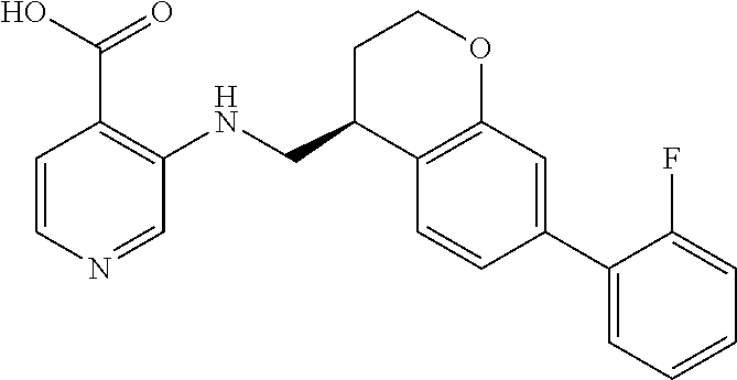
C1=CN=CC(NCC2C3=C(OCC2)C=C(C2=CC=CC=C2F)C=C3)=C1C(=O)O
